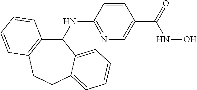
C1=CC(NC2C3=C(CCC4=CC=CC=C24)C=CC=C3)=NC=C1C(NO)=O
